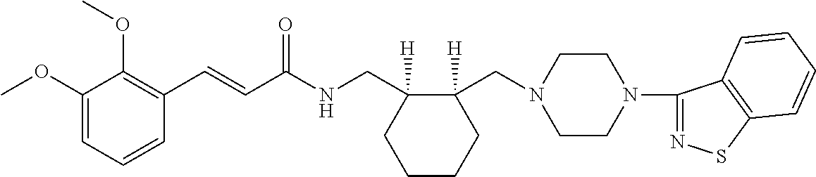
C1(C=CC(NCC2([H])CCCCC2(CN2CCN(C3=NSC4=C3C=CC=C4)CC2)[H])=O)=C(OC)C(OC)=CC=C1
